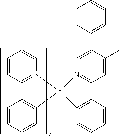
C1=CC2=N(C=C1)[Ir]1(C3=C2C=CC=C3)C2=C(C=CC=C2)C2=N1C=C(C1=CC=CC=C1)C(C)=C2
